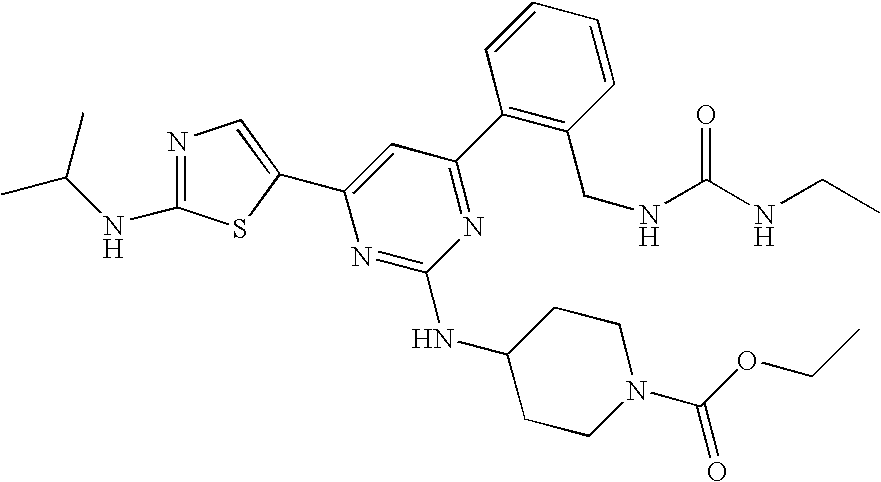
C1(C2=NC(NC3CCN(C(OCC)=O)CC3)=NC(C3=CN=C(NC(C)C)S3)=C2)=C(CNC(NCC)=O)C=CC=C1
